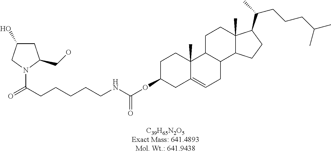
C(OC1CC2=CCC3C(C2(C)CC1)CCC1(C)C3CCC1C(CCCC(C)C)C)(=O)NCCCCCC(=O)N1C(CO)CC(O)C1
